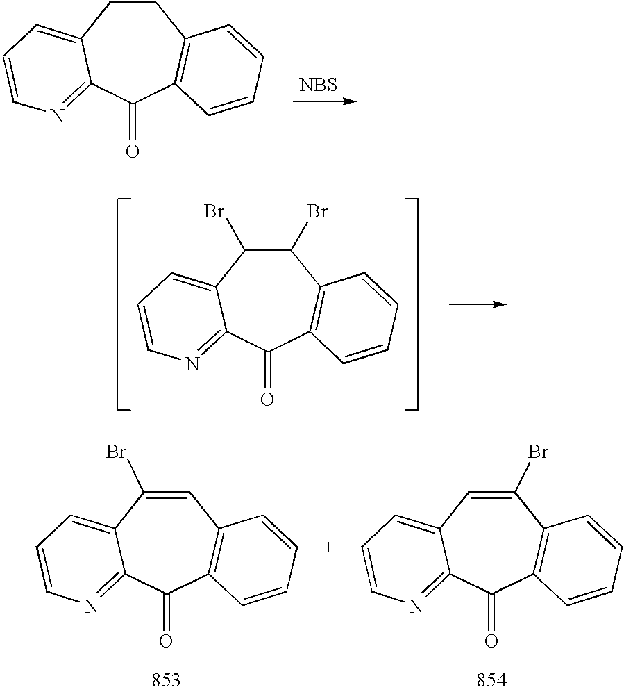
C1CC2=CC=CN=C2C(=O)C2=C1C=CC=C2.[NBS].C1(Br)C(Br)C2=CC=CN=C2C(=O)C2=C1C=CC=C2.C1=C(Br)C2=CC=CN=C2C(=O)C2=C1C=CC=C2.C1(Br)=CC2=CC=CN=C2C(=O)C2=C1C=CC=C2
